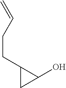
C1(CCC=C)CC1O
